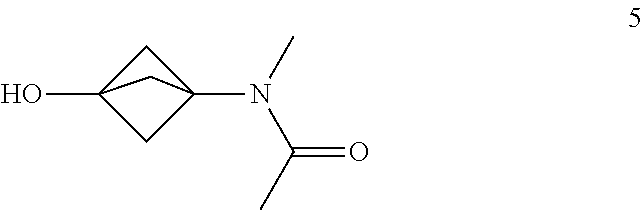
C12(O)CC(N(C(C)=O)C)(C1)C2
